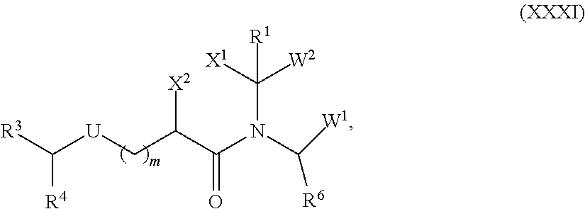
[R3]C([U]CC(C(N(C([R6])[W1])C([X1])([W2])[R1])=O)[X2])[R4]
